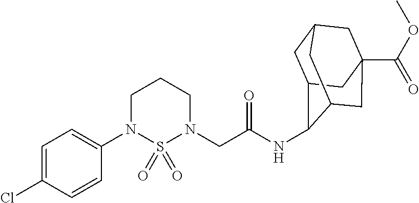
C1(N2CCCN(CC(=O)NC3C4CC5CC(C(OC)=O)(CC3C5)C4)S2(=O)=O)=CC=C(Cl)C=C1
